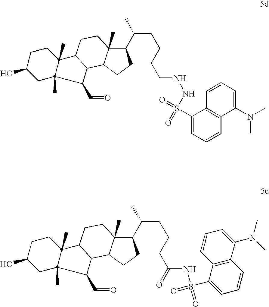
C1C(O)CCC2(C)C3CCC4(C)C(C(CCCC(=O)NS(C5=CC=CC6=C5C=CC=C6N(C)C)(=O)=O)C)CCC4C3C(C=O)C12C.C1C(O)CCC2(C)C3CCC4(C)C(C(CCCCNNS(=O)(C5=CC=CC6=C5C=CC=C6N(C)C)=O)C)CCC4C3C(C=O)C12C
